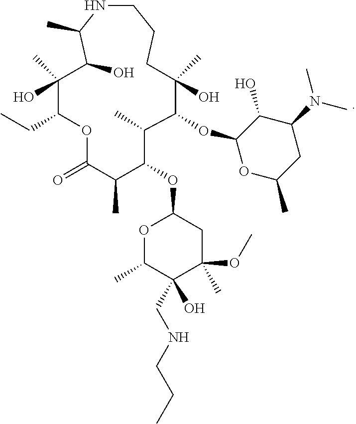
C1NC(C)C(O)C(O)(C)C(CC)OC(=O)C(C)C(OC2OC(C)C(O)(CNCCC)C(OC)(C)C2)C(C)C(OC2OC(C)CC(N(C)C)C2O)C(O)(C)CC1
